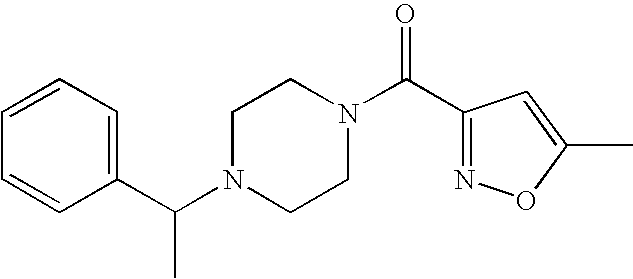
C(N1CCN(C(C2=NOC(C)=C2)=O)CC1)(C1=CC=CC=C1)C
